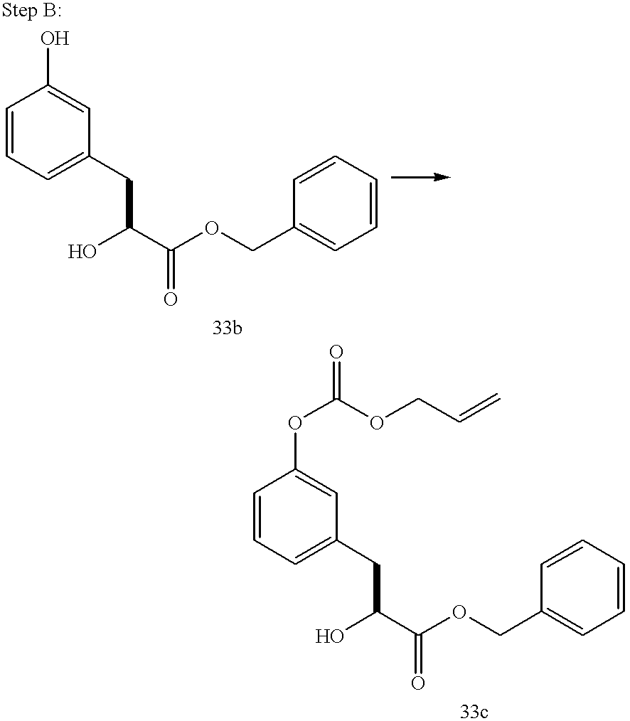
C1=CC=C(CC(O)C(OCC2=CC=CC=C2)=O)C=C1O.C1=CC=C(CC(O)C(OCC2=CC=CC=C2)=O)C=C1OC(OCC=C)=O
